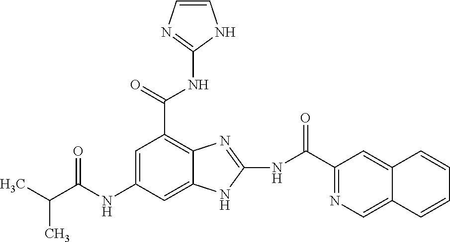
C1=C(NC(C(C)C)=O)C=C2C(=C1C(NC1=NC=CN1)=O)N=C(NC(C1=NC=C3C(=C1)C=CC=C3)=O)N2
